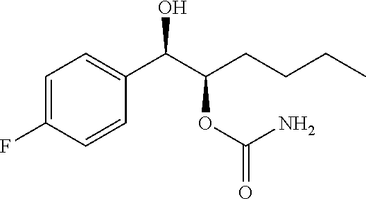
C1=C(F)C=CC(C(C(CCCC)OC(=O)N)O)=C1
